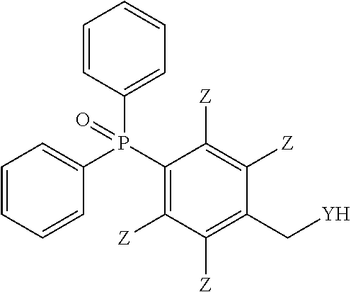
C1=CC=CC(P(C2=C([Z])C([Z])=C(C[Y])C([Z])=C2[Z])(C2=CC=CC=C2)=O)=C1
